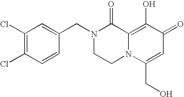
C1(Cl)=C(Cl)C=CC(CN2CCN3C(=C(O)C(=O)C=C3CO)C2=O)=C1
